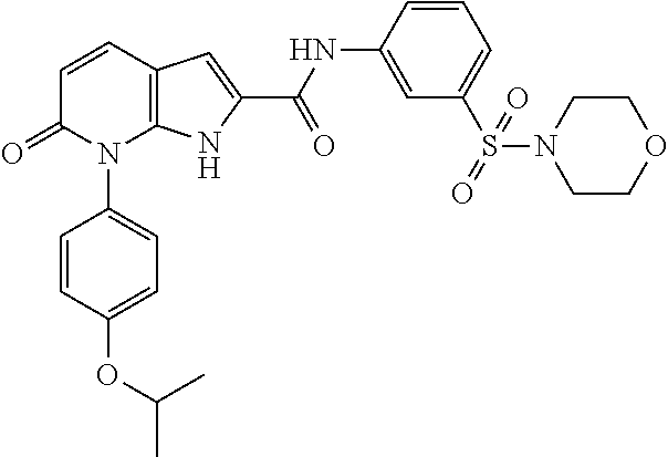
C12=C(C=CC(=O)N1C1=CC=C(OC(C)C)C=C1)C=C(C(NC1=CC(S(=O)(N3CCOCC3)=O)=CC=C1)=O)N2
